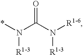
*N(C(N([R1-6])[R1-3])=O)[R1-3]
